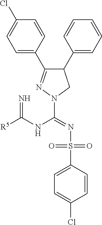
C1(C2=CC=CC=C2)C(C2=CC=C(Cl)C=C2)=NN(C(=NS(=O)(=O)C2=CC=C(Cl)C=C2)NC([R5])=N)C1
